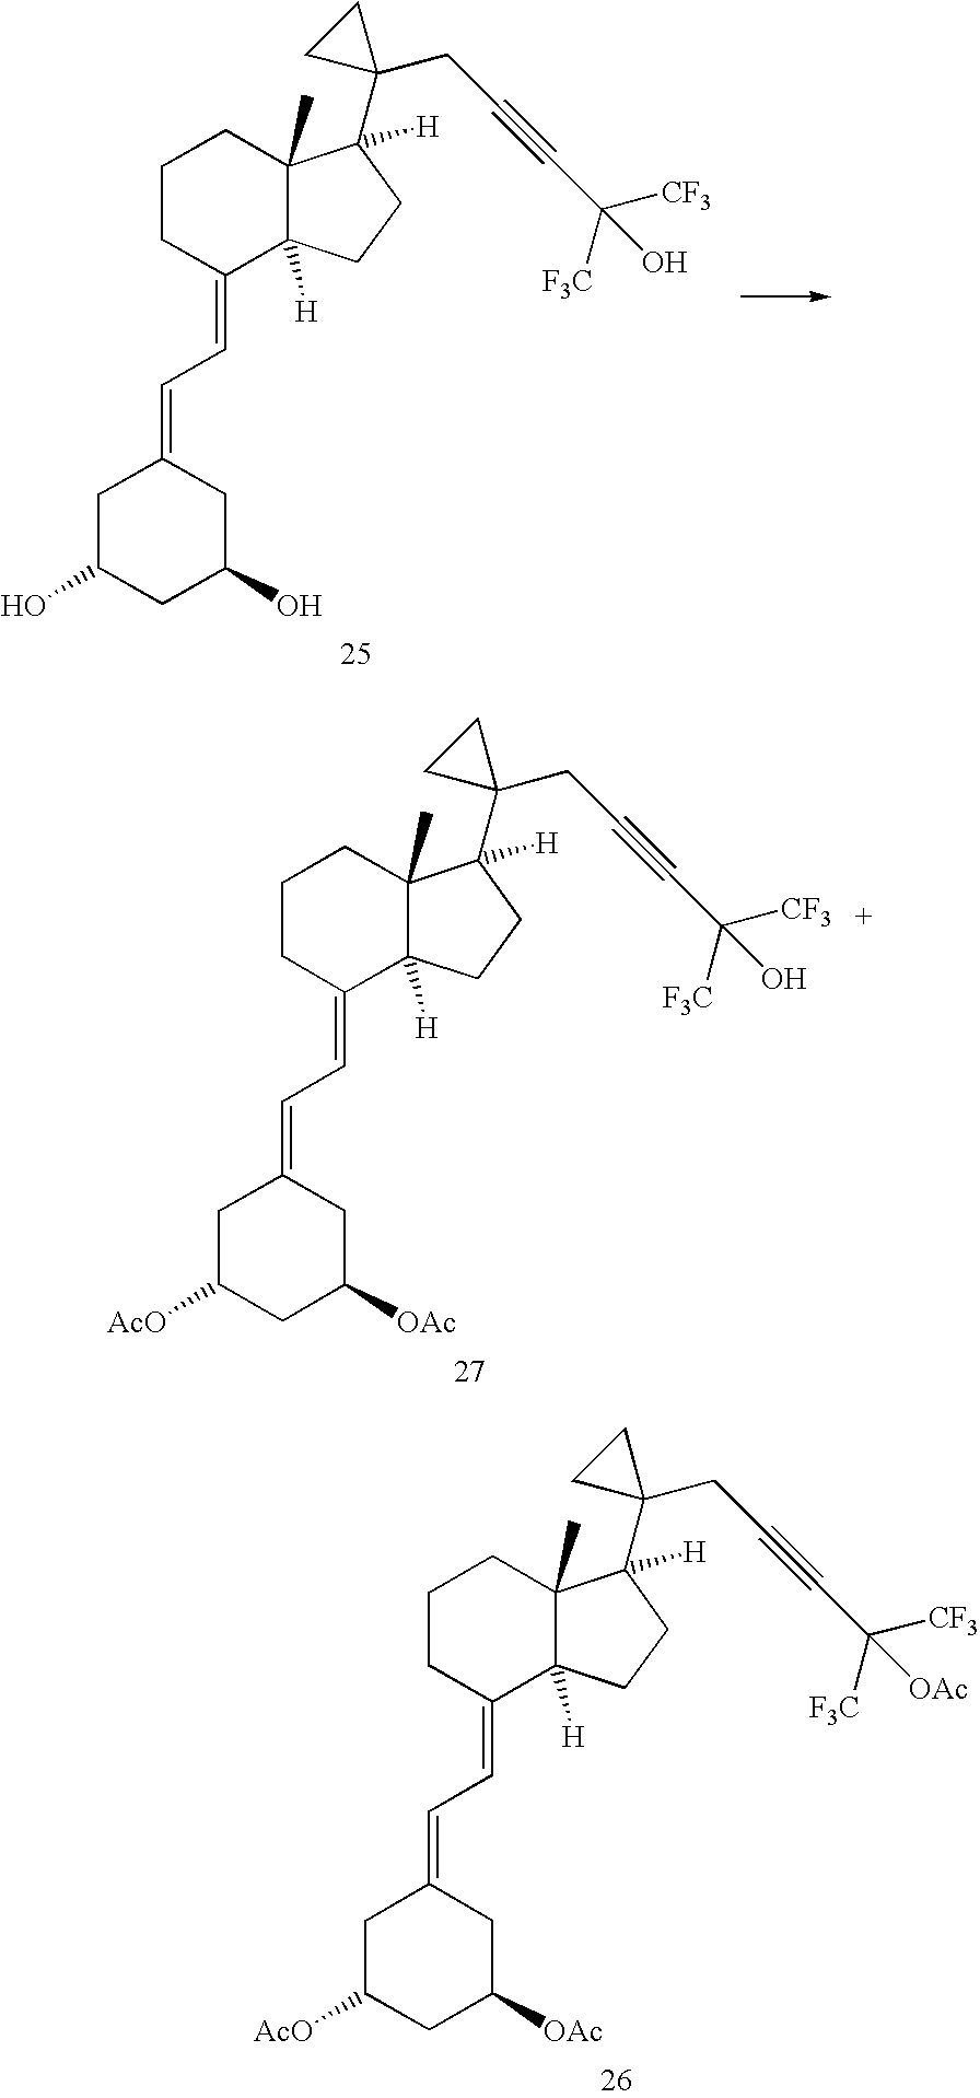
C1CC(=CC=C2CC(O)CC(O)C2)C2([H])C(C)(C1)C(C1(CC#CC([CF3])([F3C])O)CC1)([H])CC2.C1CC(=CC=C2CC([AcO])CC([OAc])C2)C2([H])C(C)(C1)C(C1(CC#CC([CF3])([F3C])O)CC1)([H])CC2.C1CC(=CC=C2CC([AcO])CC([OAc])C2)C2([H])C(C)(C1)C(C1(CC#CC([CF3])([F3C])[OAc])CC1)([H])CC2
